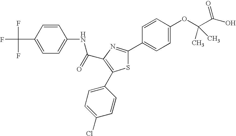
C(C1=C(C2=CC=C(Cl)C=C2)SC(C2=CC=C(OC(C(O)=O)(C)C)C=C2)=N1)(NC1=CC=C(C(F)(F)F)C=C1)=O
